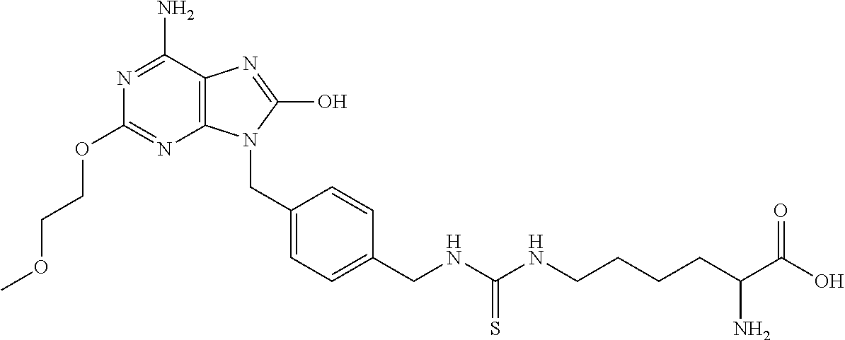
N1=C(N)C2=C(N=C1OCCOC)N(CC1=CC=C(CNC(NCCCCC(C(O)=O)N)=S)C=C1)C(O)=N2
